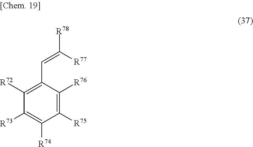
C1([R72])=C(C=C([R78])[R77])C([R76])=C([R75])C([R74])=C1[R73]
